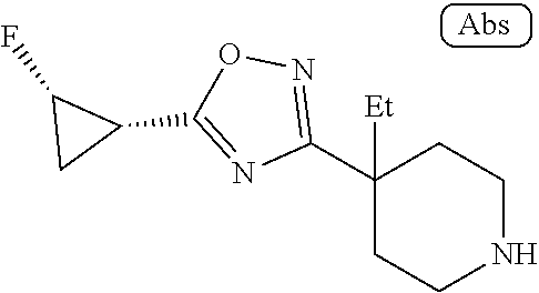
C1(C2=NOC(C3C(F)C3)=N2)([Et])CCNCC1
